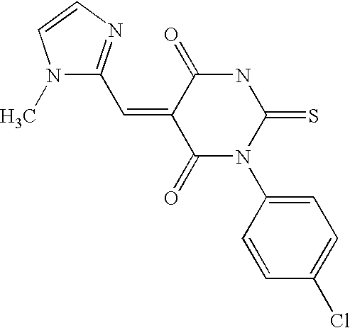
CN1C(C=C2C(=O)NC(=S)N(C3=CC=C(Cl)C=C3)C2=O)=NC=C1
